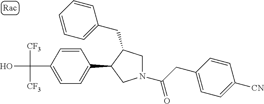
C(C1=CC=C(C2CN(C(=O)CC3=CC=C([CN])C=C3)CC2CC2=CC=CC=C2)C=C1)(O)([CF3])[CF3]
